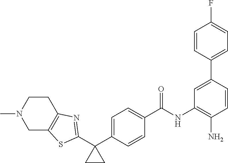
C1(C2=CC=C(C(NC3=C(N)C=CC(C4=CC=C(F)C=C4)=C3)=O)C=C2)(C2=NC3=C(CN(C)CC3)S2)CC1
